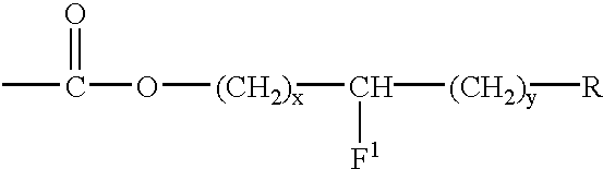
C(O[(CH2)x]C([(CH2)y][R])[F1])(C)=O
